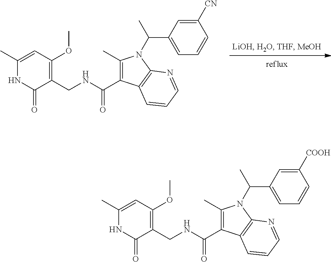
C1(C)=CC(OC)=C(CNC(C2=C(C)N(C(C)C3=CC=CC([CN])=C3)C3=C2C=CC=N3)=O)C(=O)N1.C1(C)=CC(OC)=C(CNC(C2=C(C)N(C(C)C3=CC=CC([COOH])=C3)C3=C2C=CC=N3)=O)C(=O)N1
